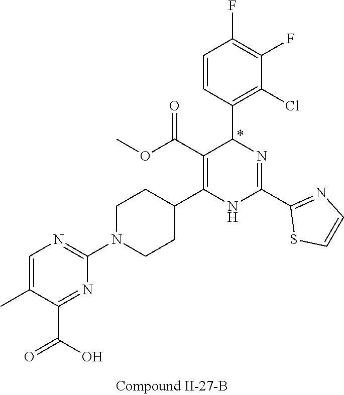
C1(F)=C(F)C=CC(C2N=C(C3=NC=CS3)NC(C3CCN(C4=NC=C(C)C(C(=O)O)=N4)CC3)=C2C(OC)=O)=C1Cl
